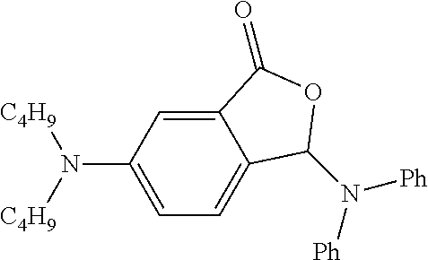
C1=C(N([C4H9])[C4H9])C=C2C(=C1)C(N([Ph])[Ph])OC2=O
